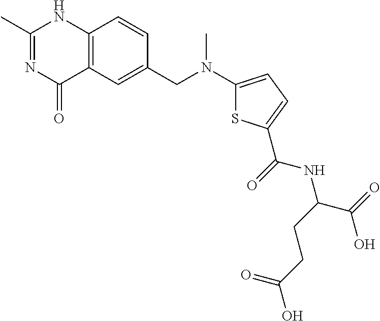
C12=C(C=C(CN(C)C3=CC=C(C(NC(CCC(O)=O)C(O)=O)=O)S3)C=C1)C(=O)N=C(C)N2
